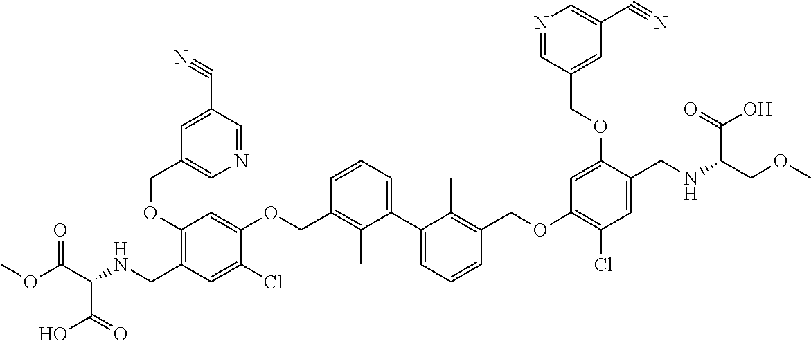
C1(OCC2=CN=CC(C#N)=C2)=C(CNC(C(OC)=O)C(O)=O)C=C(Cl)C(OCC2=C(C)C(C3=CC=CC(COC4=C(Cl)C=C(CNC(COC)C(=O)O)C(OCC5=CC(C#N)=CN=C5)=C4)=C3C)=CC=C2)=C1
